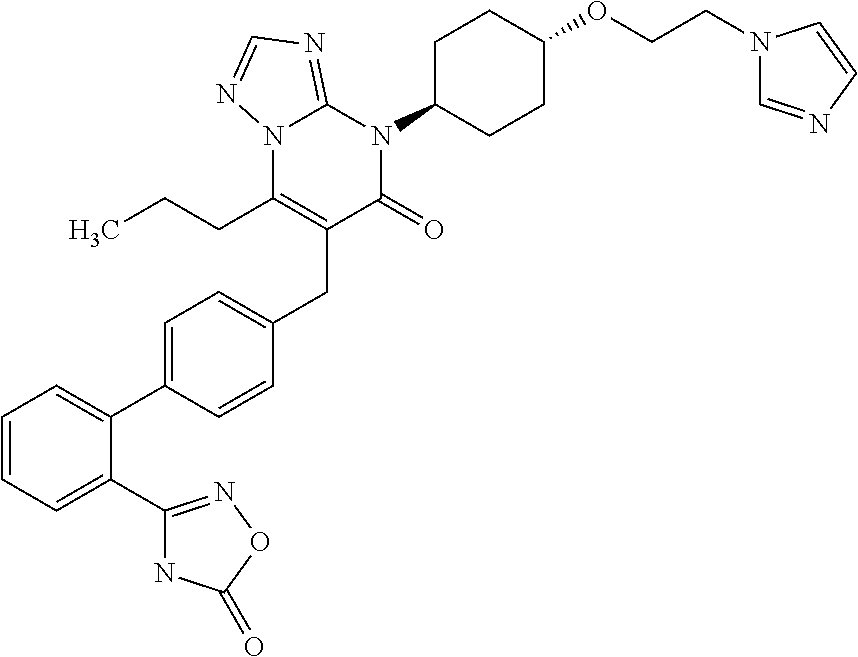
C1=C(C2=CC=CC=C2C2=NOC(=O)N2)C=CC(CC2=C(CCC)N3C(=NC=N3)N(C3CCC(OCCN4C=NC=C4)CC3)C2=O)=C1
